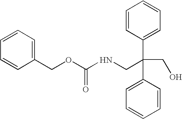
C1=CC(C(CNC(OCC2=CC=CC=C2)=O)(C2=CC=CC=C2)CO)=CC=C1
